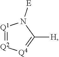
[Q1]1=[Q2][Q4]=C([H])N1[E]
